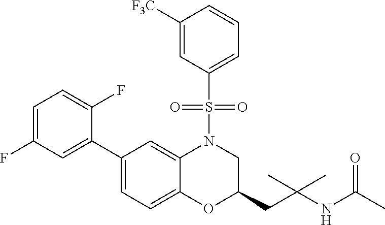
C1=C(F)C=C(C2=CC=C3C(=C2)N(S(C2=CC=CC([F3C])=C2)(=O)=O)CC(CC(NC(C)=O)(C)C)O3)C(F)=C1
